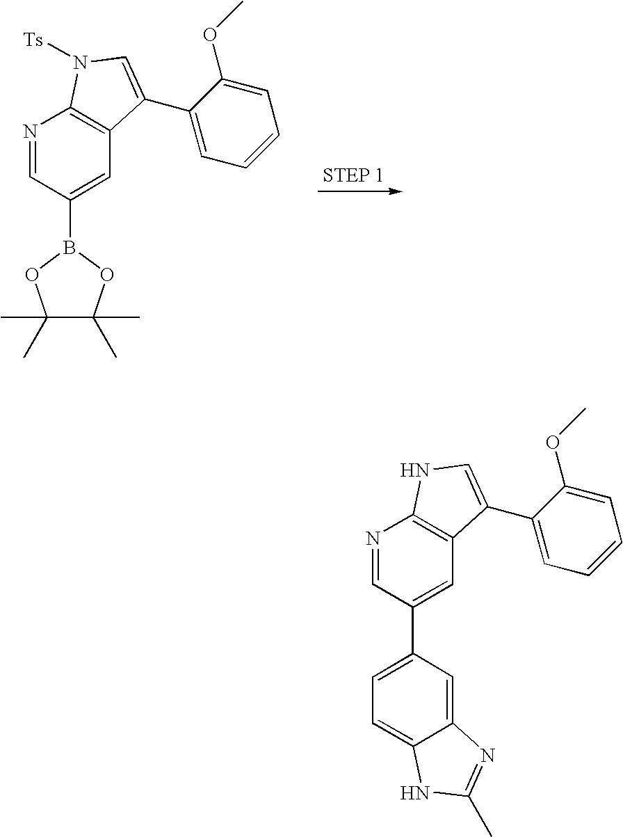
B1(C2=CC3=C(N=C2)N([Ts])C=C3C2=CC=CC=C2OC)OC(C)(C)C(C)(C)O1.C1(C2=CC3=C(N=C2)NC=C3C2=CC=CC=C2OC)=CC=C2C(=C1)N=C(C)N2
